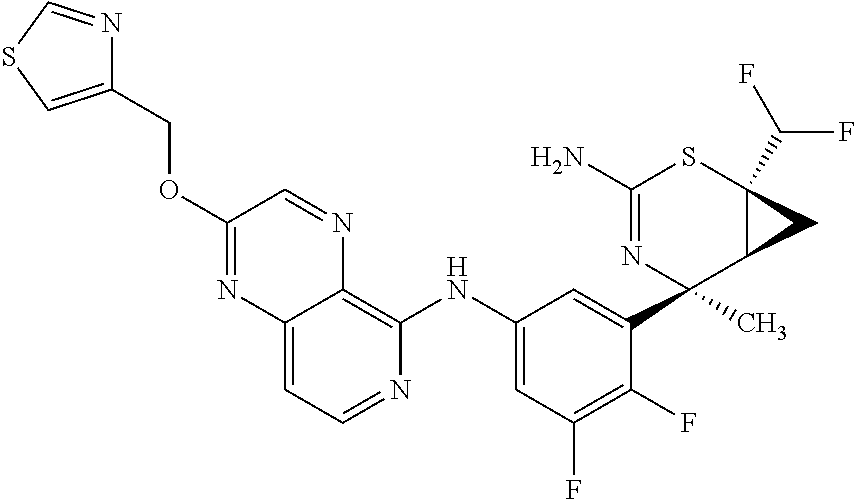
C12=CC=NC(NC3=CC(F)=C(F)C(C4(C)N=C(N)SC5(C(F)F)C4C5)=C3)=C1N=CC(OCC1=CSC=N1)=N2
